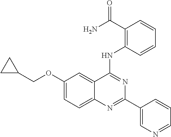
C1(OCC2CC2)=CC=C2C(=C1)C(NC1=C(C(=O)N)C=CC=C1)=NC(C1=CN=CC=C1)=N2
